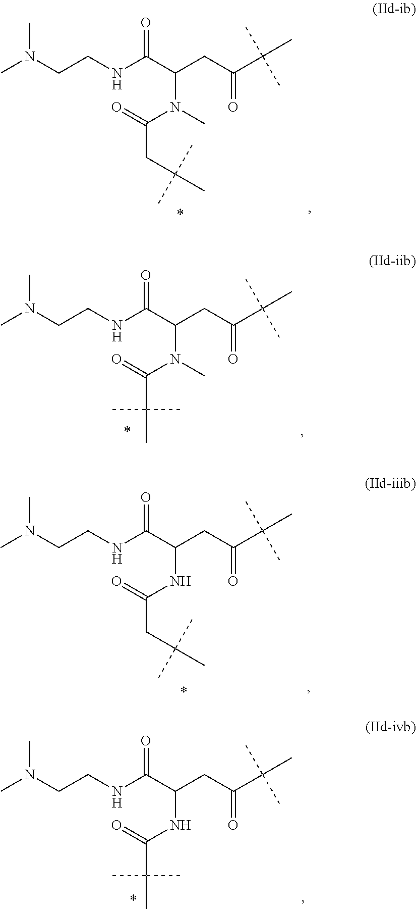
N(CCNC(C(CC(C(C)(C)C)=O)N(C)C(=O)C(C)(C)C)=O)(C)C.N(CCNC(C(CC(C(C)(C)C)=O)NC(=O)C(C)(C)C)=O)(C)C.N(CCNC(C(CC(C(C)(C)C)=O)N(C)C(=O)CC(C)(C)C)=O)(C)C.N(CCNC(C(CC(C(C)(C)C)=O)NC(=O)CC(C)(C)C)=O)(C)C
